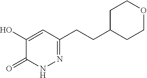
C1C(CCC2=NNC(=O)C(O)=C2)CCOC1
